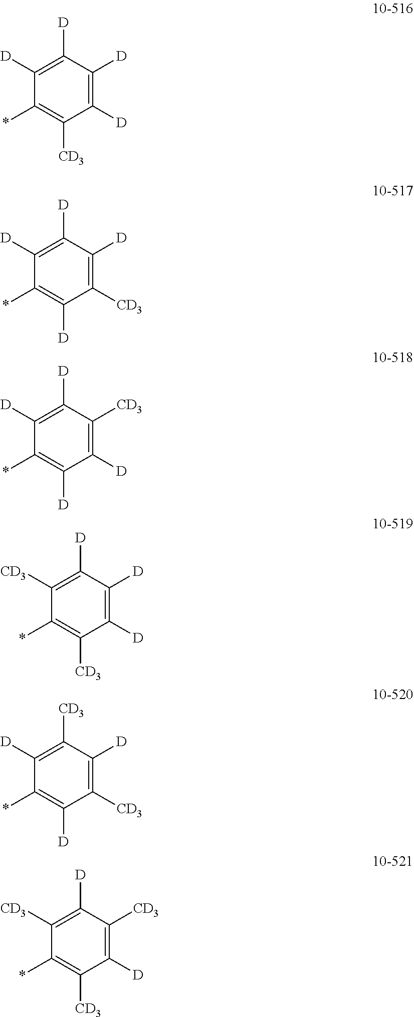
C1([D])=C([D])C([D])=C([D])C([CD3])=C1*.C1([D])=C([D])C([D])=C([CD3])C([D])=C1*.C1([D])=C([D])C([CD3])=C([D])C([D])=C1*.C1([CD3])=C([D])C([D])=C([D])C([CD3])=C1*.C1([D])=C([CD3])C([D])=C([CD3])C([D])=C1*.C1([CD3])=C([D])C([CD3])=C([D])C([CD3])=C1*
